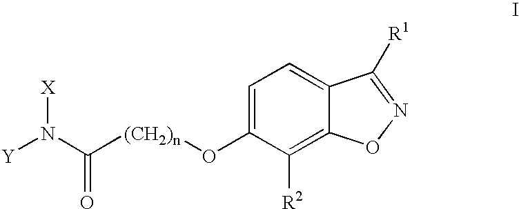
[Y]N(C([(CH2)n]OC1=CC=C2C(=C1[R2])ON=C2[R1])=O)[X]
